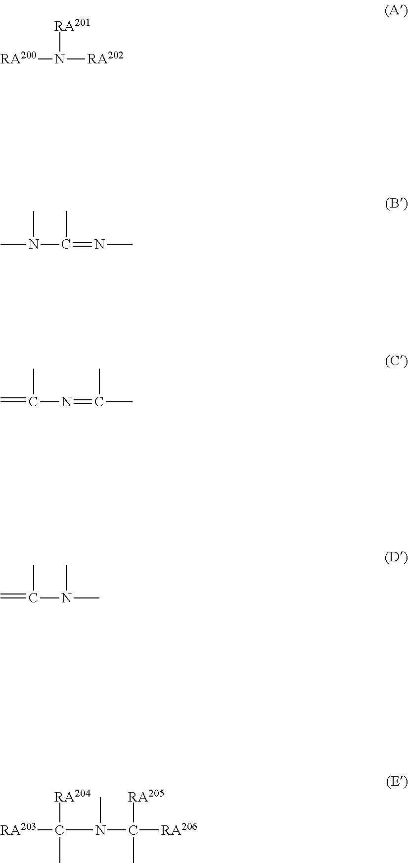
N([RA202])([RA200])[RA201].N(C)=C(N(C)C)C.C(C)(=NC(=C)C)C.CN(C(=C)C)C.C([RA206])(N(C([RA203])([RA204])C)C)([RA205])C
